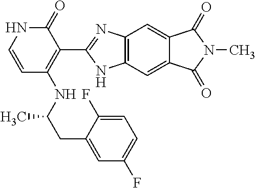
C1=CNC(=O)C(C2=NC3=C(N2)C=C2C(=C3)C(=O)N(C)C2=O)=C1NC(CC1=CC(F)=CC=C1F)C
